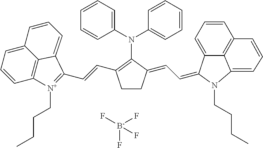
N(C1=C(C=CC2=[N+](CCCC)C3=C4C(=CC=C3)C=CC=C42)CCC1=CC=C1C2=CC=CC3=C2C(=CC=C3)N1CCCC)(C1=CC=CC=C1)C1=CC=CC=C1.[B-](F)(F)(F)F
